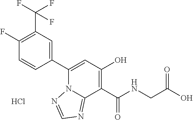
C1(F)=C(C(F)(F)F)C=C(C2=CC(O)=C(C(NCC(O)=O)=O)C3=NC=NN23)C=C1.Cl
